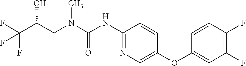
C1(NC(N(CC(C(F)(F)F)O)C)=O)=NC=C(OC2=CC(F)=C(F)C=C2)C=C1
